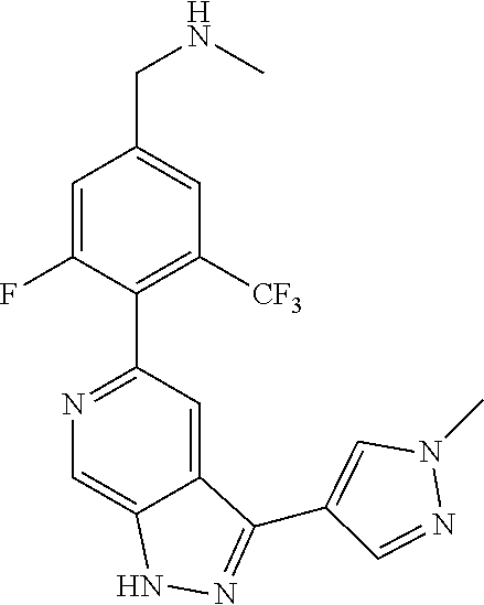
N1=C(C2=C([CF3])C=C(CNC)C=C2F)C=C2C(=C1)NN=C2C1=CN(C)N=C1
